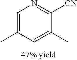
C1=C(C)C=C(C)C([CN])=N1
